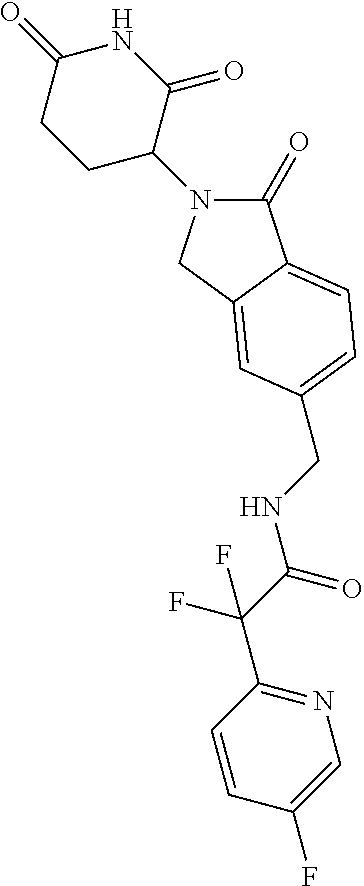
C1(=O)N(C2C(=O)NC(=O)CC2)CC2=CC(CNC(C(F)(F)C3=NC=C(F)C=C3)=O)=CC=C12
